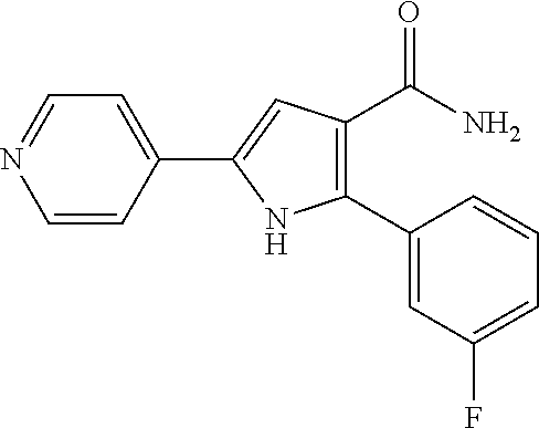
C1=CC(C2=CC(C(=O)N)=C(C3=CC(F)=CC=C3)N2)=CC=N1
